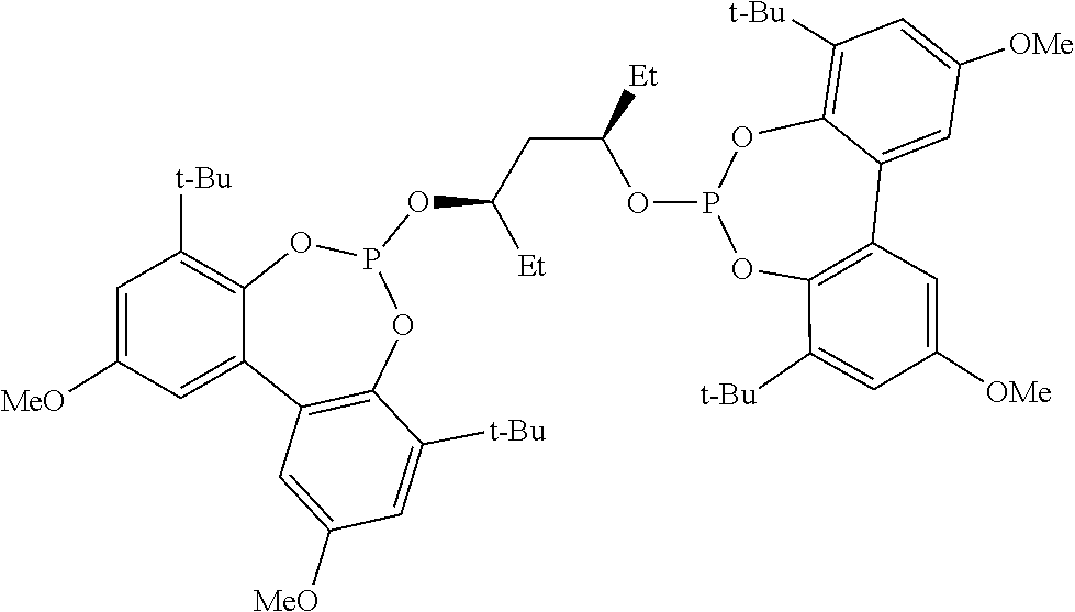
[t-Bu]C1=CC([MeO])=CC2=C1OP(OC(CC(OP1OC3=C([t-Bu])C=C([OMe])C=C3C3=C(C([t-Bu])=CC([OMe])=C3)O1)[Et])[Et])OC1=C([t-Bu])C=C([MeO])C=C12
